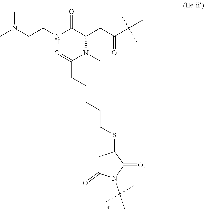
N(C)(C(CCCCCSC1CC(=O)N(C(C)(C)C)C1=O)=O)C(CC(=O)C(C)(C)C)C(NCCN(C)C)=O
